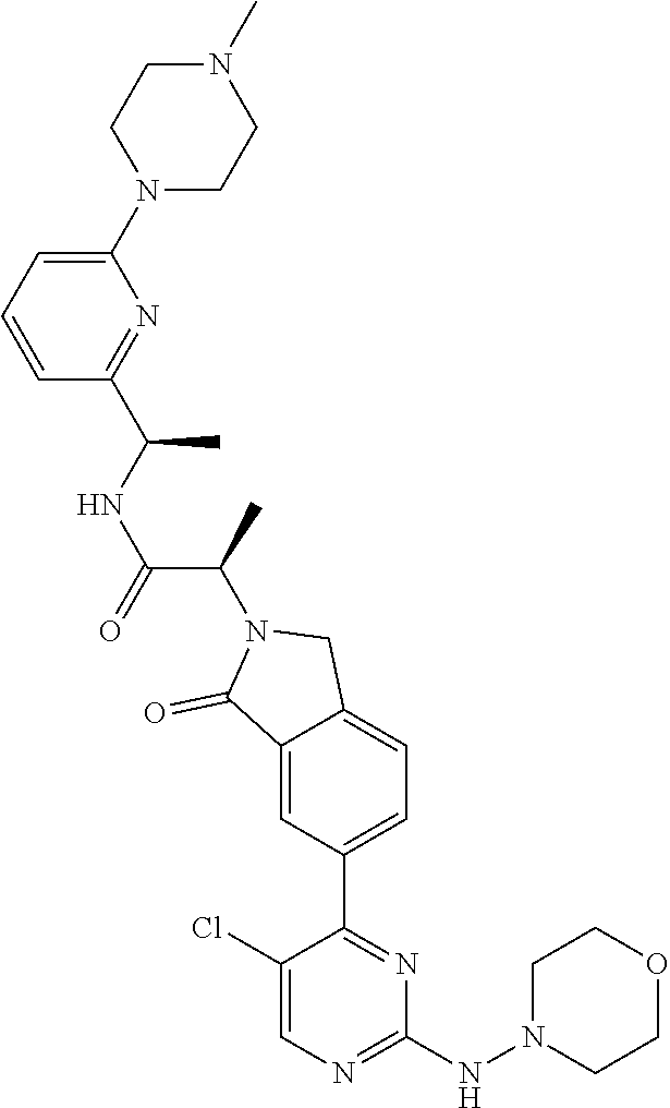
C1(N2CCN(C)CC2)=CC=CC(C(C)NC(C(C)N2C(=O)C3=CC(C4=NC(NN5CCOCC5)=NC=C4Cl)=CC=C3C2)=O)=N1
